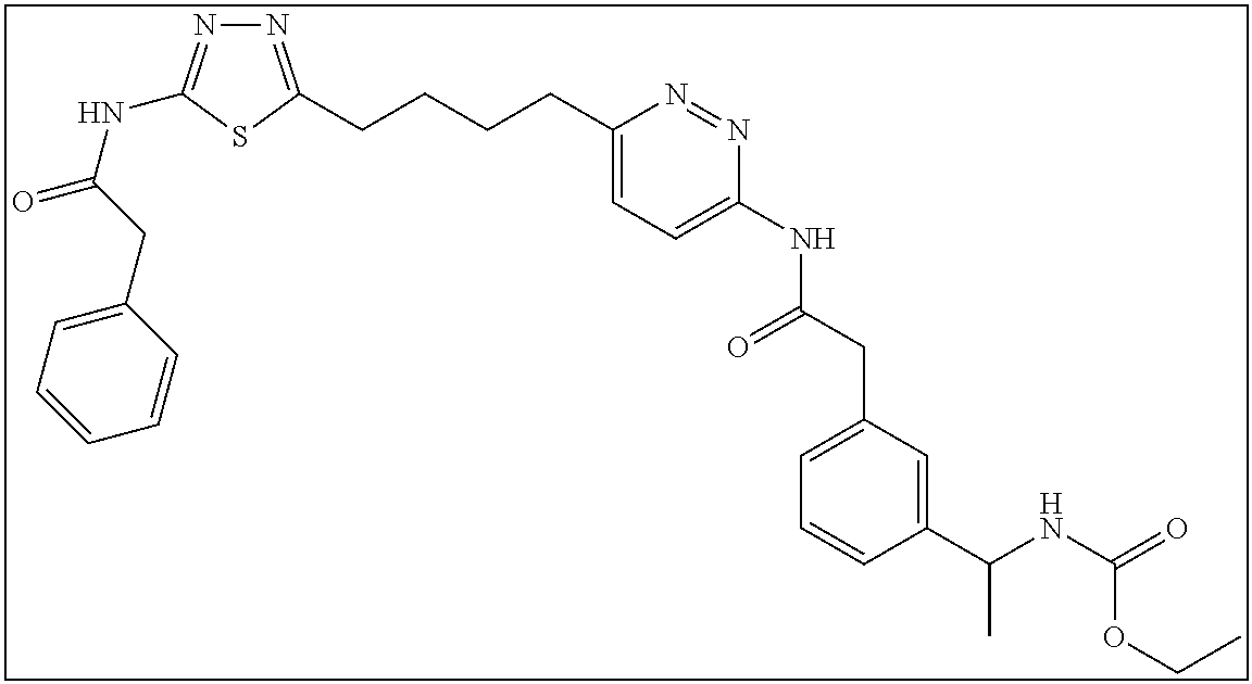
N1=C(CCCCC2=CC=C(NC(CC3=CC=CC(C(NC(=O)OCC)C)=C3)=O)N=N2)SC(NC(=O)CC2=CC=CC=C2)=N1
